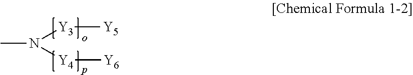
[Y3]([Y5])N([Y4][Y6])C
